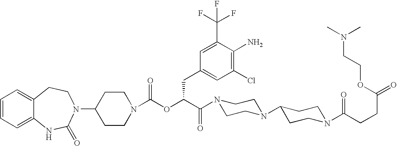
C1(N2C(=O)NC3=CC=CC=C3CC2)CCN(C(OC(C(=O)N2CCN(C3CCN(C(CCC(=O)OCCN(C)C)=O)CC3)CC2)CC2=CC(Cl)=C(N)C(C(F)(F)F)=C2)=O)CC1
